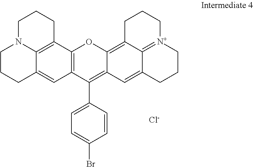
C1N2C3=C(CC1)C1=C(C=C3CCC2)C(C2=CC=C(Br)C=C2)=C2C(=C3C4=[N+](CCC3)CCCC4=C2)O1.[Cl-]
